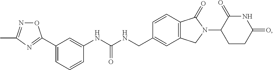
C1=C(C2=NC(C)=NO2)C=C(NC(NCC2=CC3=C(C=C2)C(=O)N(C2CCC(=O)NC2=O)C3)=O)C=C1
